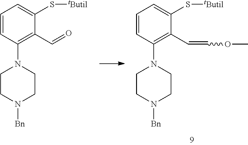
C1=CC(N2CCN([Bn])CC2)=C(C=O)C(S[tButil])=C1.C1=CC(N2CCN([Bn])CC2)=C(C=COC)C(S[tButil])=C1
